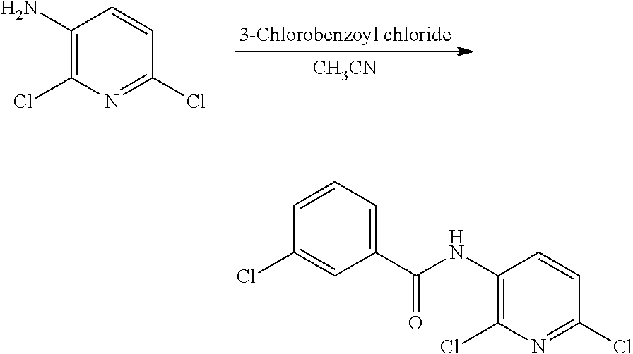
C1(N)=C(Cl)N=C(Cl)C=C1.[CH3CN].C1(NC(C2=CC=CC(Cl)=C2)=O)=C(Cl)N=C(Cl)C=C1
